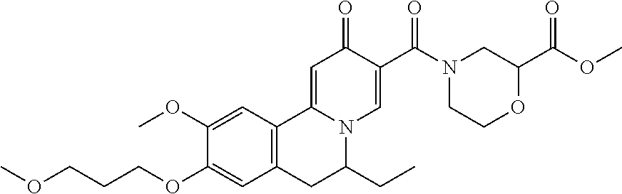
C1(OC)=CC2=C(C=C1OCCCOC)CC(CC)N1C2=CC(=O)C(C(N2CCOC(C(OC)=O)C2)=O)=C1
